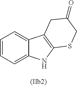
C1=CC=C2C(=C1)C1=C(N2)SCC(=O)C1
